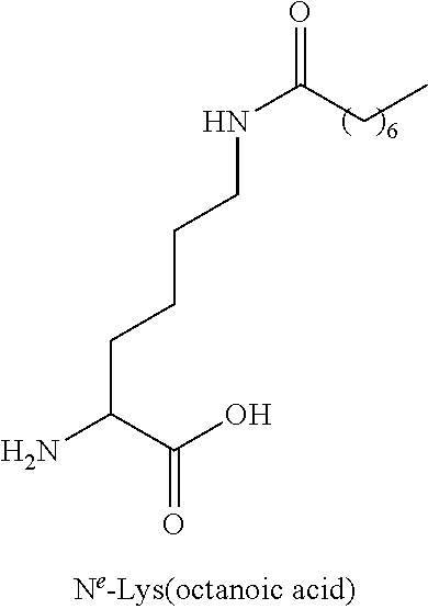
NC(CCCCNC(=O)CC)C(O)=O
